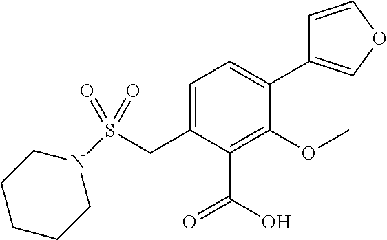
N1(S(CC2=CC=C(C3=COC=C3)C(OC)=C2C(O)=O)(=O)=O)CCCCC1
